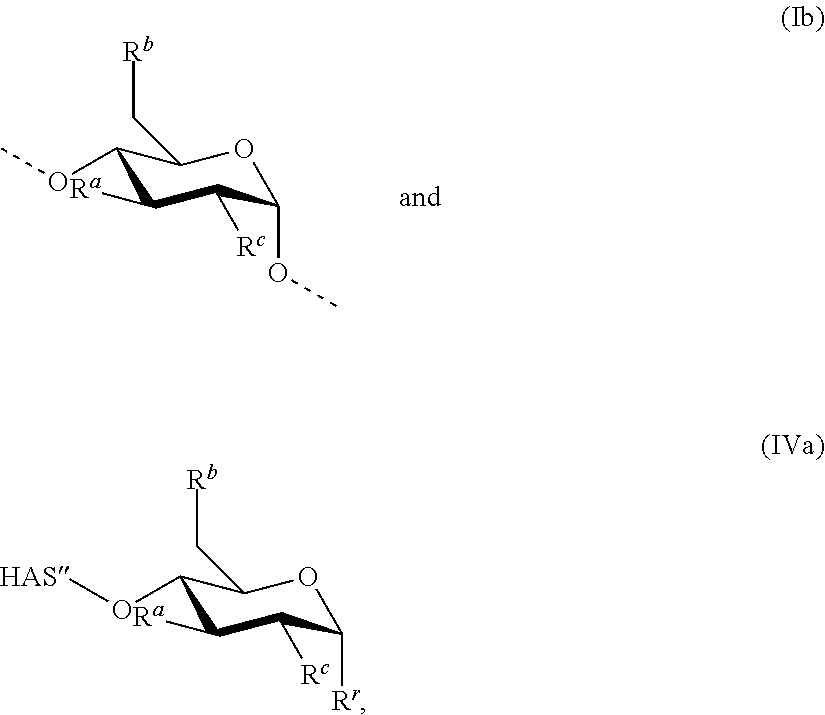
C1(O[HAS])C([Ra])C([Rc])C([Rr])OC1C[Rb].C1(OC)C([Ra])C([Rc])C(OC)OC1C[Rb]
